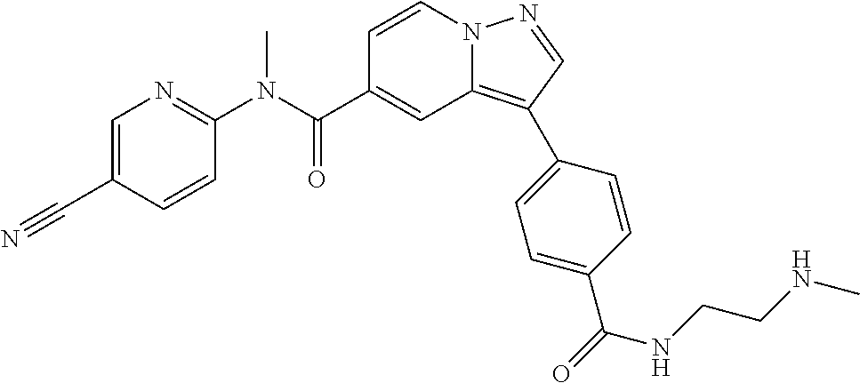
C1=CN2C(=C(C3=CC=C(C(=O)NCCNC)C=C3)C=N2)C=C1C(N(C1=NC=C(C#N)C=C1)C)=O
